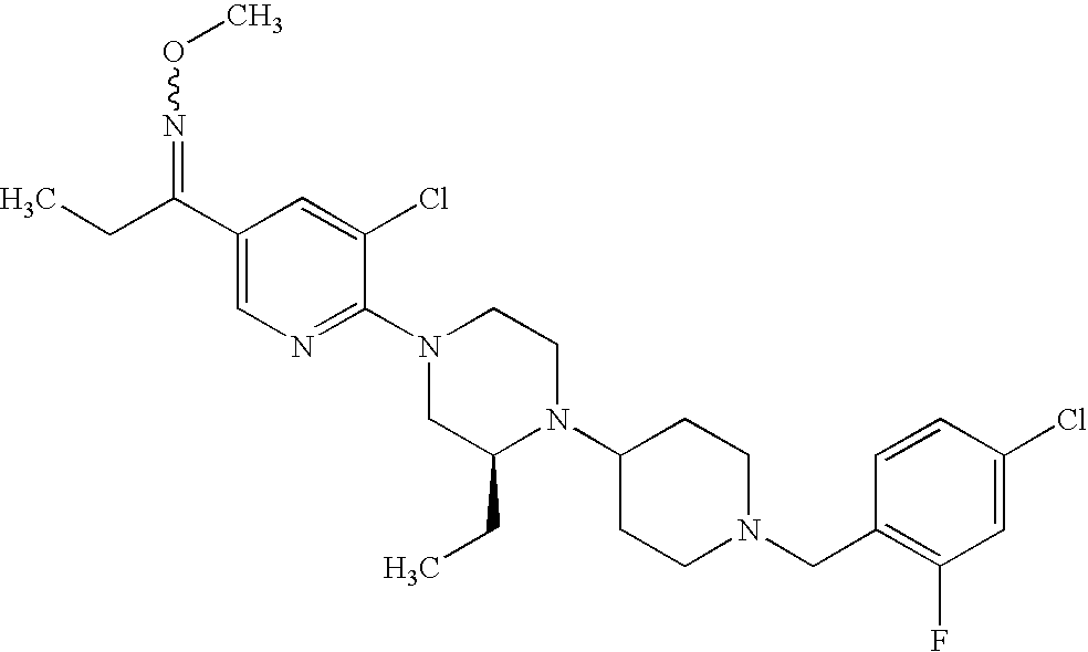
C1(Cl)=CC(F)=C(CN2CCC(N3C(CC)CN(C4=NC=C(C(CC)=NOC)C=C4Cl)CC3)CC2)C=C1
